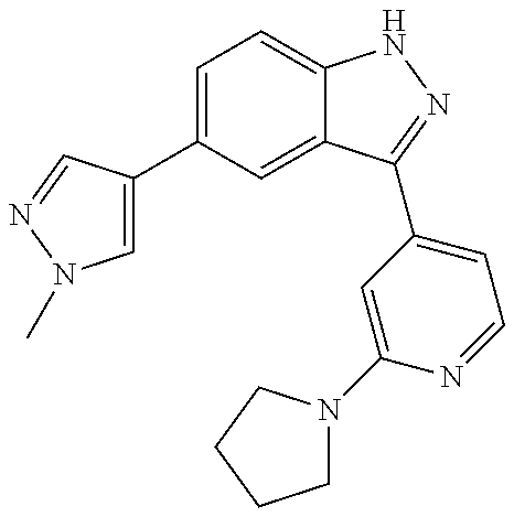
C1(C2=CN(C)N=C2)=CC=C2C(=C1)C(C1=CC=NC(N3CCCC3)=C1)=NN2
